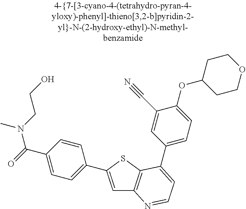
C1=C(C2=CC=C(C(=O)N(CCO)C)C=C2)SC2=C1N=CC=C2C1=CC=C(OC2CCOCC2)C(C#N)=C1
